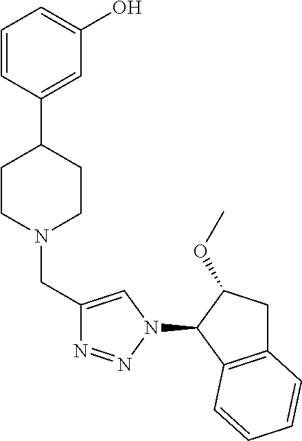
C1=CC(C2CCN(CC3=CN(C4C5=C(CC4OC)C=CC=C5)N=N3)CC2)=CC(O)=C1
